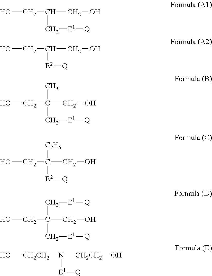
OCC(CO)C[E1][Q].OCC(CO)[E2][Q].OCC(CO)(C[E1][Q])C.OCC(CO)([E2][Q])[C2H5].OCC(CO)(C[E1][Q])C[E1][Q].O[CH2CH2]N([CH2CH2]O)[E1][Q]
